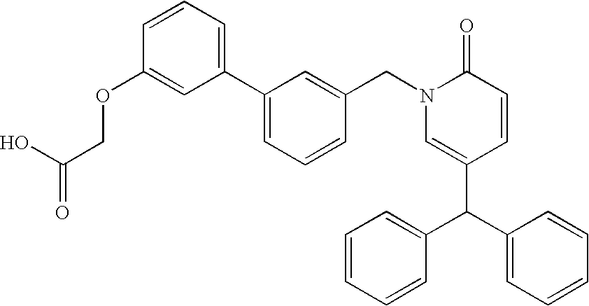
C1(C2=CC=CC(OCC(=O)O)=C2)=CC=CC(CN2C(=O)C=CC(C(C3=CC=CC=C3)C3=CC=CC=C3)=C2)=C1
